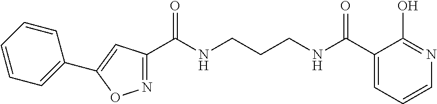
C1(C(NCCCNC(C2=CC=CN=C2O)=O)=O)=NOC(C2=CC=CC=C2)=C1
